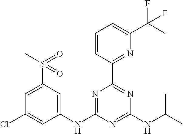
C1(NC2=CC(S(=O)(C)=O)=CC(Cl)=C2)=NC(C2=NC(C(C)(F)F)=CC=C2)=NC(NC(C)C)=N1
